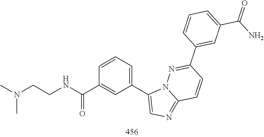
C1=CC(C2=NN3C(=NC=C3C3=CC=CC(C(=O)NCCN(C)C)=C3)C=C2)=CC(C(=O)N)=C1
